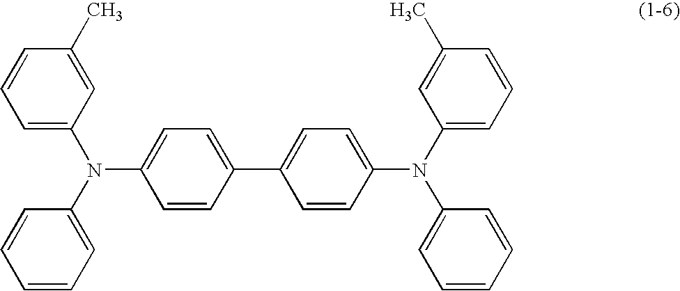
C1(C2=CC=C(N(C3=CC=CC(C)=C3)C3=CC=CC=C3)C=C2)=CC=C(N(C2=CC=CC=C2)C2=CC=CC(C)=C2)C=C1
